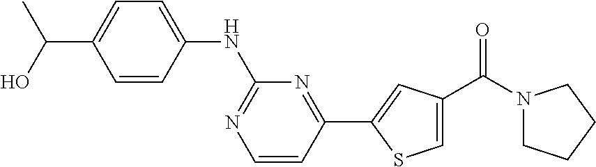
C1=CC(C2=CC(C(N3CCCC3)=O)=CS2)=NC(NC2=CC=C(C(O)C)C=C2)=N1
